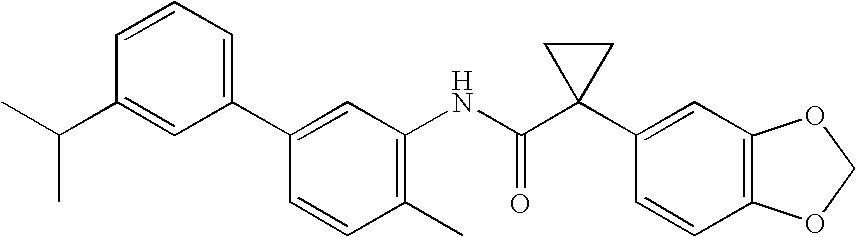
C1(C2=CC=CC(C(C)C)=C2)=CC(NC(C2(C3=CC4=C(C=C3)OCO4)CC2)=O)=C(C)C=C1
